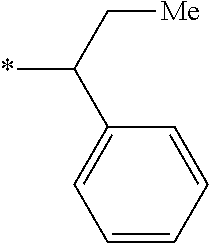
C([Me])C(C1=CC=CC=C1)*
